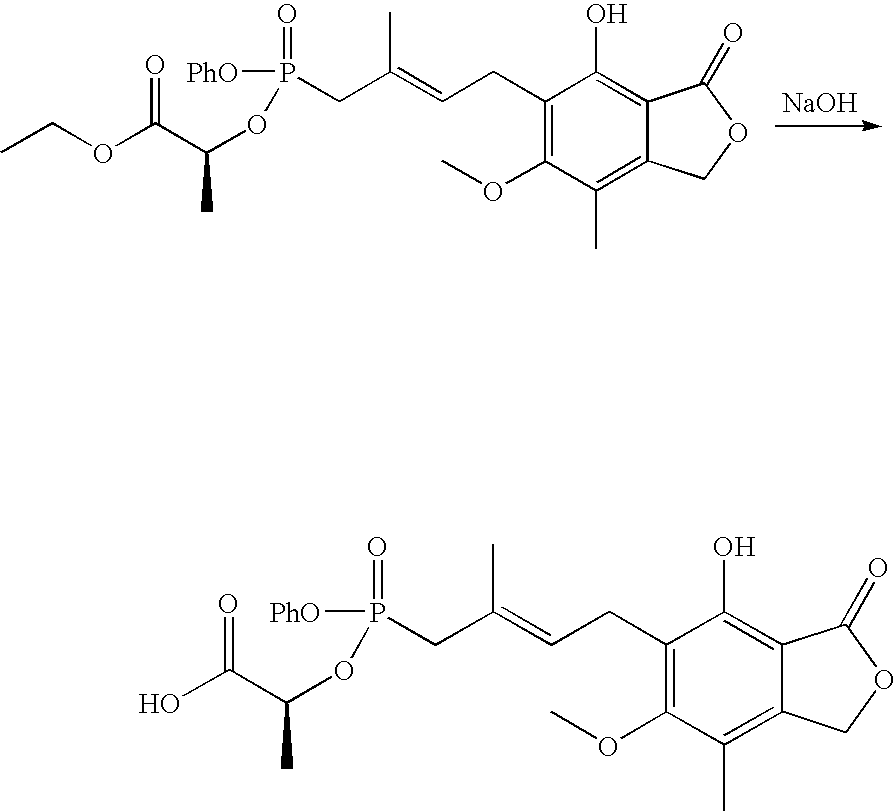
[NaOH].C1(CC=C(CP(=O)(OC(C)C(OCC)=O)[PhO])C)=C(OC)C(C)=C2C(=C1O)C(=O)OC2.C1(CC=C(CP(=O)(OC(C)C(O)=O)[PhO])C)=C(OC)C(C)=C2C(=C1O)C(=O)OC2
